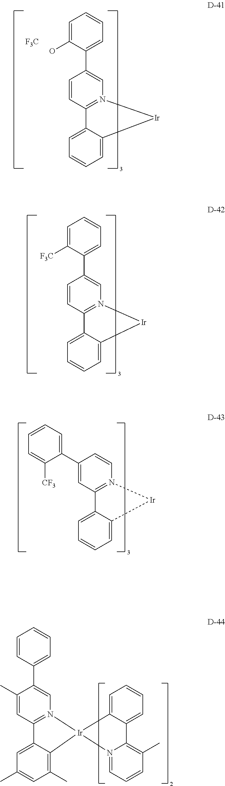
C1=C(O)C(C2=CN3=C(C=C2)C2=CC=CC=C2[Ir]3)=CC=C1.[F3C].C1=C([F3C])C(C2=CN3=C(C=C2)C2=CC=CC=C2[Ir]3)=CC=C1.C1=CN2=C(C=C1C1=CC=CC=C1[CF3])C1=CC=CC=C1[Ir]2.C1=CC(C2=CN3=C(C=C2C)C2=CC(C)=CC(C)=C2[Ir]32C3=CC=CC=C3C3=C(C)C=CC=N23)=CC=C1
